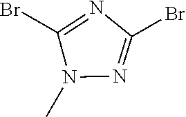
C1(Br)=NC(Br)=NN1C
